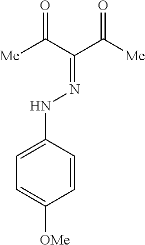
C1=CC(NN=C(C([Me])=O)C([Me])=O)=CC=C1[OMe]
